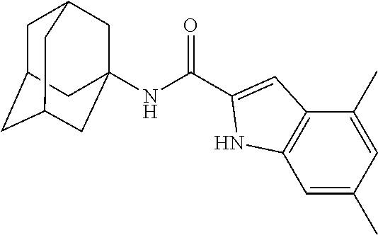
C1=C(C)C=C(C)C2=C1NC(C(NC13CC4CC(CC(C1)C4)C3)=O)=C2
